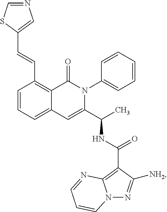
C1=CC=C2C(=C1C=CC1=CN=CS1)C(=O)N(C1=CC=CC=C1)C(C(C)NC(=O)C1=C3N(N=C1[NH2])C=CC=N3)=C2
